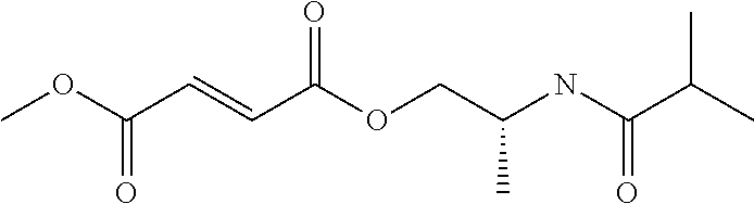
COC(C=CC(OCC(NC(C(C)C)=O)C)=O)=O
